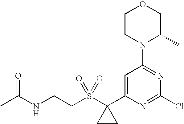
C(S(C1(C2=CC(N3C(C)COCC3)=NC(Cl)=N2)CC1)(=O)=O)CNC(C)=O
